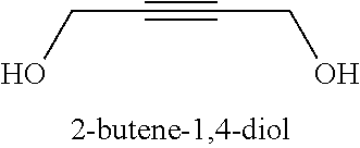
C(C#CCO)O
